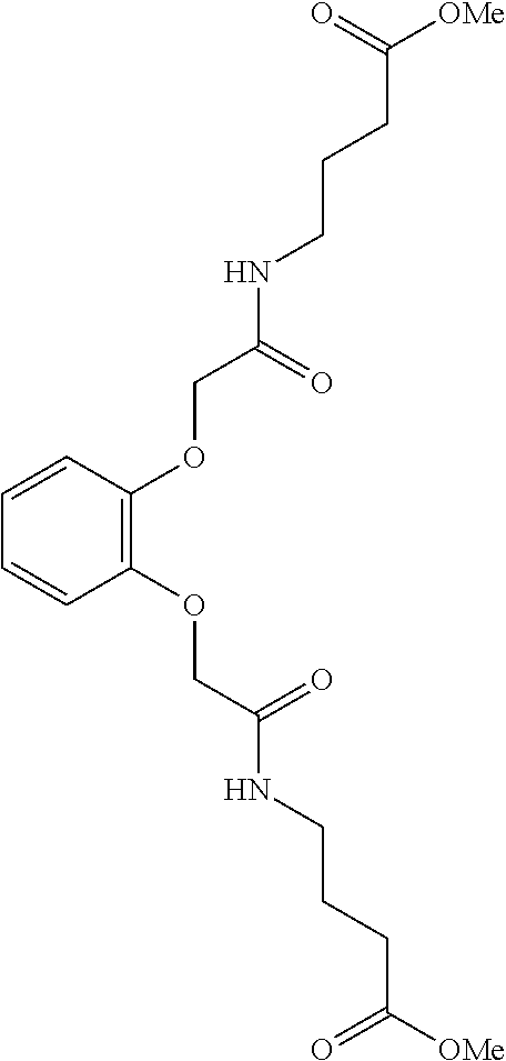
C1=CC(OCC(NCCCC([OMe])=O)=O)=C(OCC(NCCCC([OMe])=O)=O)C=C1
